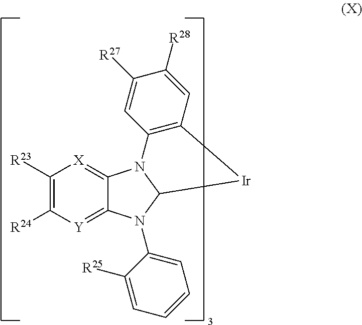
C1([R23])=C([R24])[Y]=C2C(=[X]1)N1C(N2C2=CC=CC=C2[R25])[Ir]C2=C1C=C([R27])C([R28])=C2
